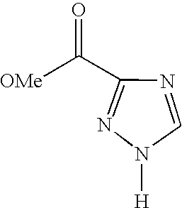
N1=C(C([OMe])=O)N=CN1[H]
